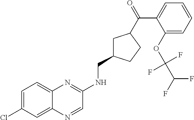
C1=C(Cl)C=C2C(=C1)N=C(NCC1CC(C(=O)C3=CC=CC=C3OC(C(F)F)(F)F)CC1)C=N2
